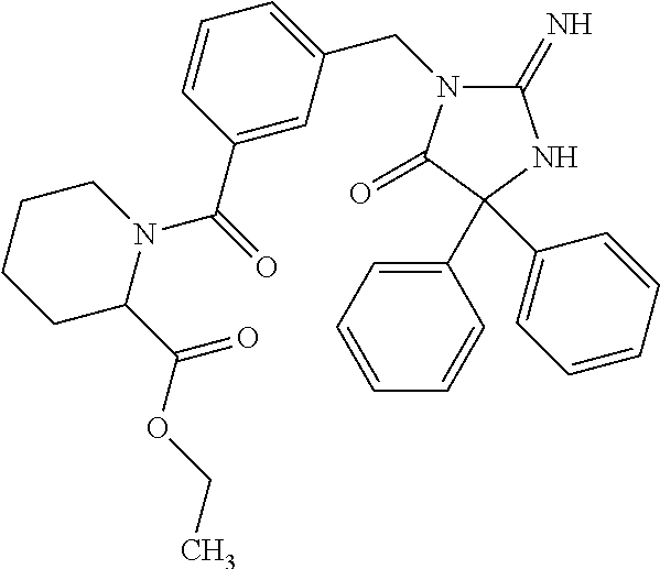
C1(C2(C3=CC=CC=C3)C(=O)N(CC3=CC=CC(C(=O)N4CCCCC4C(OCC)=O)=C3)C(=N)N2)=CC=CC=C1
